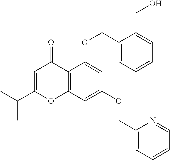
C1=C(C(C)C)OC2=C(C1=O)C(OCC1=CC=CC=C1CO)=CC(OCC1=CC=CC=N1)=C2
